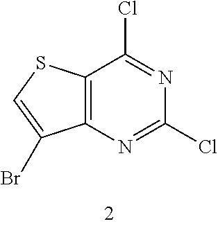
C12=C(N=C(Cl)N=C1Cl)C(Br)=CS2
